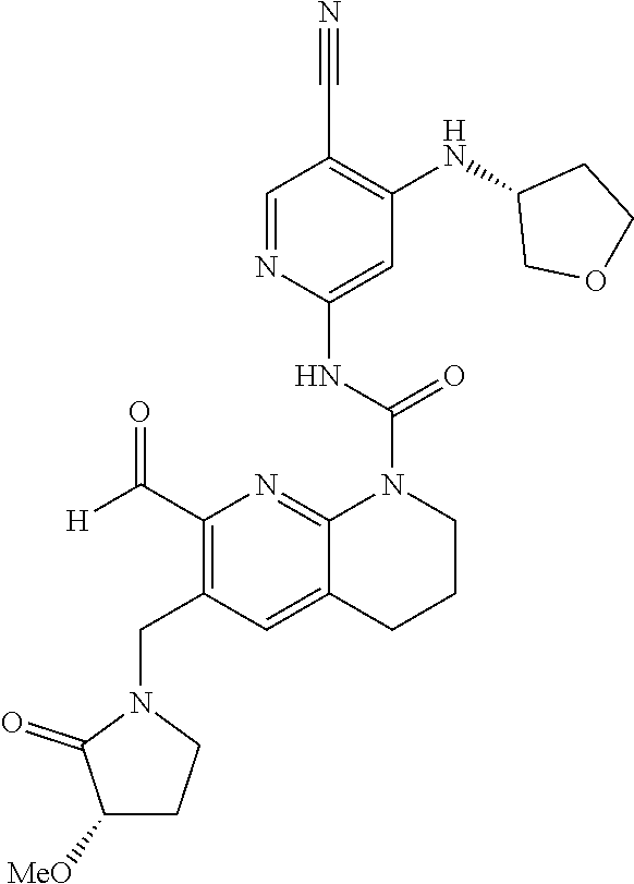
C1(C#N)=C(NC2COCC2)C=C(NC(=O)N2CCCC3=CC(CN4C(=O)C([MeO])CC4)=C(C([H])=O)N=C23)N=C1
